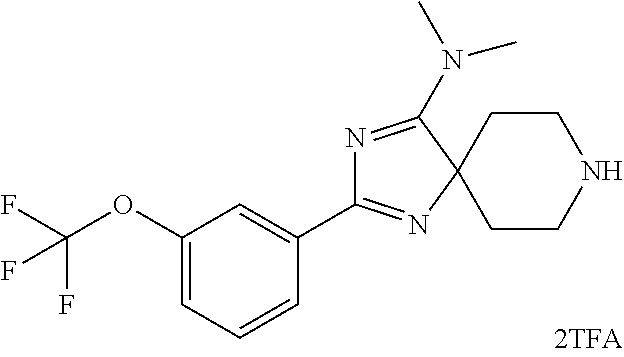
N1=C(N(C)C)C2(N=C1C1=CC(OC(F)(F)F)=CC=C1)CCNCC2
